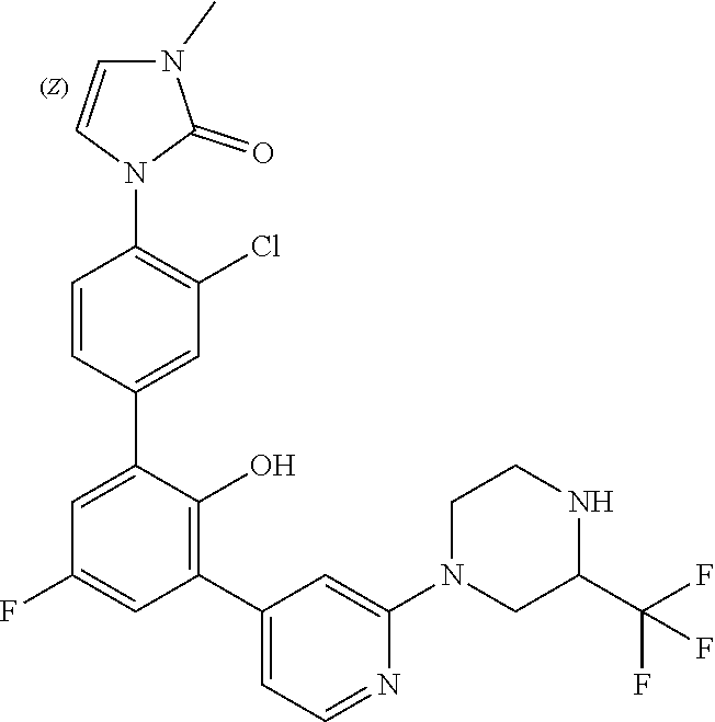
C1C(C(F)(F)F)NCCN1C1=CC(C2=C(O)C(C3=CC(Cl)=C(N4C=CN(C)C4=O)C=C3)=CC(F)=C2)=CC=N1
